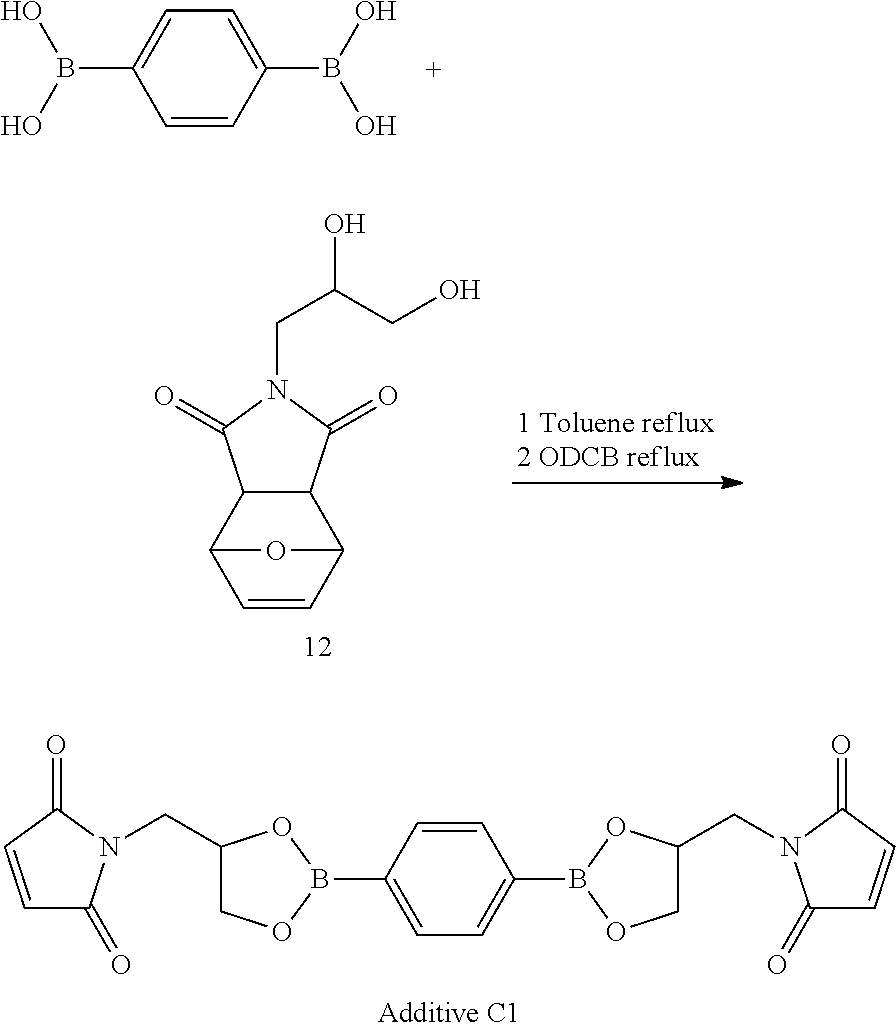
C1=CC(B(O)O)=CC=C1B(O)O.C12C(C3C=CC1O3)C(=O)N(CC(CO)O)C2=O.C1=CC(B2OCC(CN3C(=O)C=CC3=O)O2)=CC=C1B1OC(CN2C(=O)C=CC2=O)CO1
